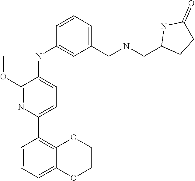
C1(C2=CC=C(NC3=CC(CNCC4CCC(=O)N4)=CC=C3)C(OC)=N2)=C2OCCOC2=CC=C1
